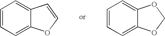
C1=CC=C2C(=C1)C=CO2.C1=CC=C2C(=C1)OCO2
